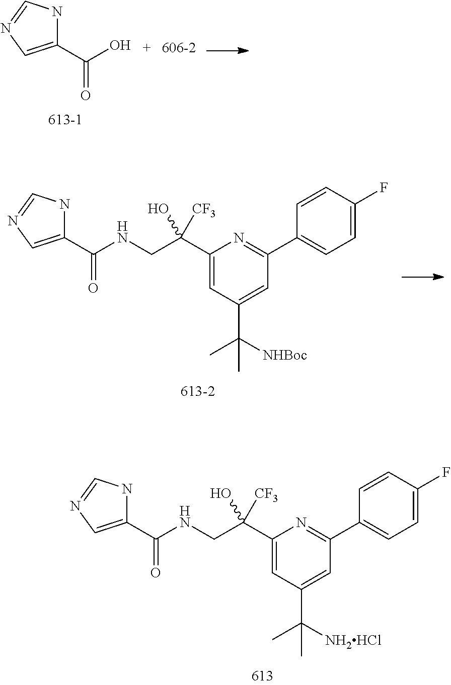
C1(C(NCC(C2=CC(C(C)([NH2HCl])C)=CC(C3=CC=C(F)C=C3)=N2)([CF3])O)=O)=CN=CN1.C1(C(O)=O)=CN=CN1.C1(C(NCC(C2=CC(C(C)([NHBoc])C)=CC(C3=CC=C(F)C=C3)=N2)([CF3])O)=O)=CN=CN1
